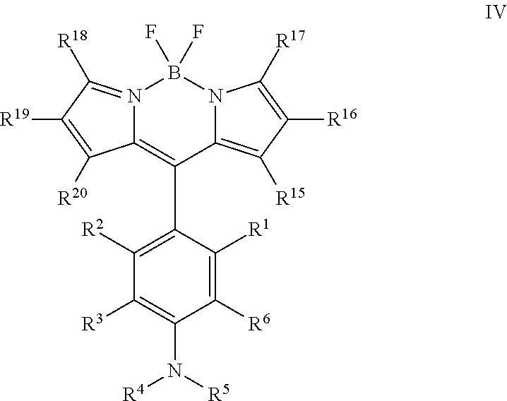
N12=C([R18])C([R19])=C([R20])C1=C(C1=C([R2])C([R3])=C(N([R4])[R5])C([R6])=C1[R1])C1=C([R15])C([R16])=C([R17])N1B2(F)F
